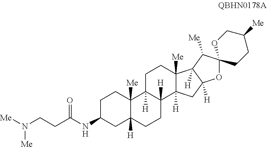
C1C(NC(CCN([Me])[Me])=O)CC2([H])C([Me])(C1)C1([H])C([H])(CC2)C2([H])C([Me])(CC1)C1([H])C([H])(C2)OC2(C1[Me])CCC([Me])CO2
